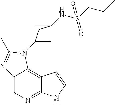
C1=C2C(=C3C(=N1)NC=C3)N(C13CC(NS(CCC)(=O)=O)(C1)C3)C(C)=N2
